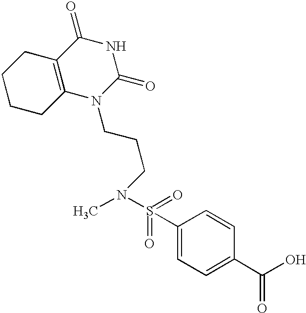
C1CCC2=C(C1)C(=O)NC(=O)N2CCCN(C)S(=O)(=O)C1=CC=C(C(O)=O)C=C1
